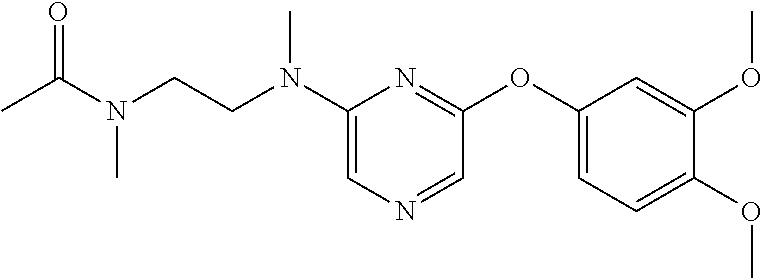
C1(N(CCN(C)C(=O)C)C)=CN=CC(OC2=CC=C(OC)C(OC)=C2)=N1
